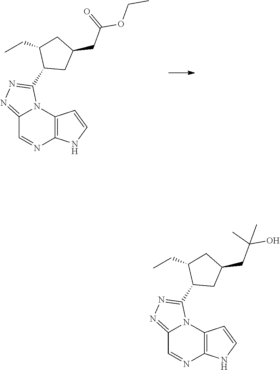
C12=C(N=CC3=NN=C(C4CC(CC(OCC)=O)CC4CC)N13)NC=C2.C12=C(N=CC3=NN=C(C4CC(CC(O)(C)C)CC4CC)N13)NC=C2
